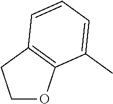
C1OC2=C(C1)C=CC=C2C
